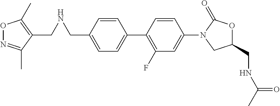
C1(CNCC2=C(C)ON=C2C)=CC=C(C2=C(F)C=C(N3C(=O)OC(CNC(C)=O)C3)C=C2)C=C1
